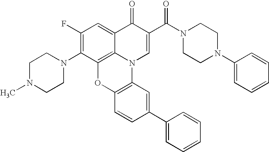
C1(F)=C(N2CCN(C)CC2)C2=C3C(=C1)C(=O)C(C(N1CCN(C4=CC=CC=C4)CC1)=O)=CN3C1=C(O2)C=CC(C2=CC=CC=C2)=C1
